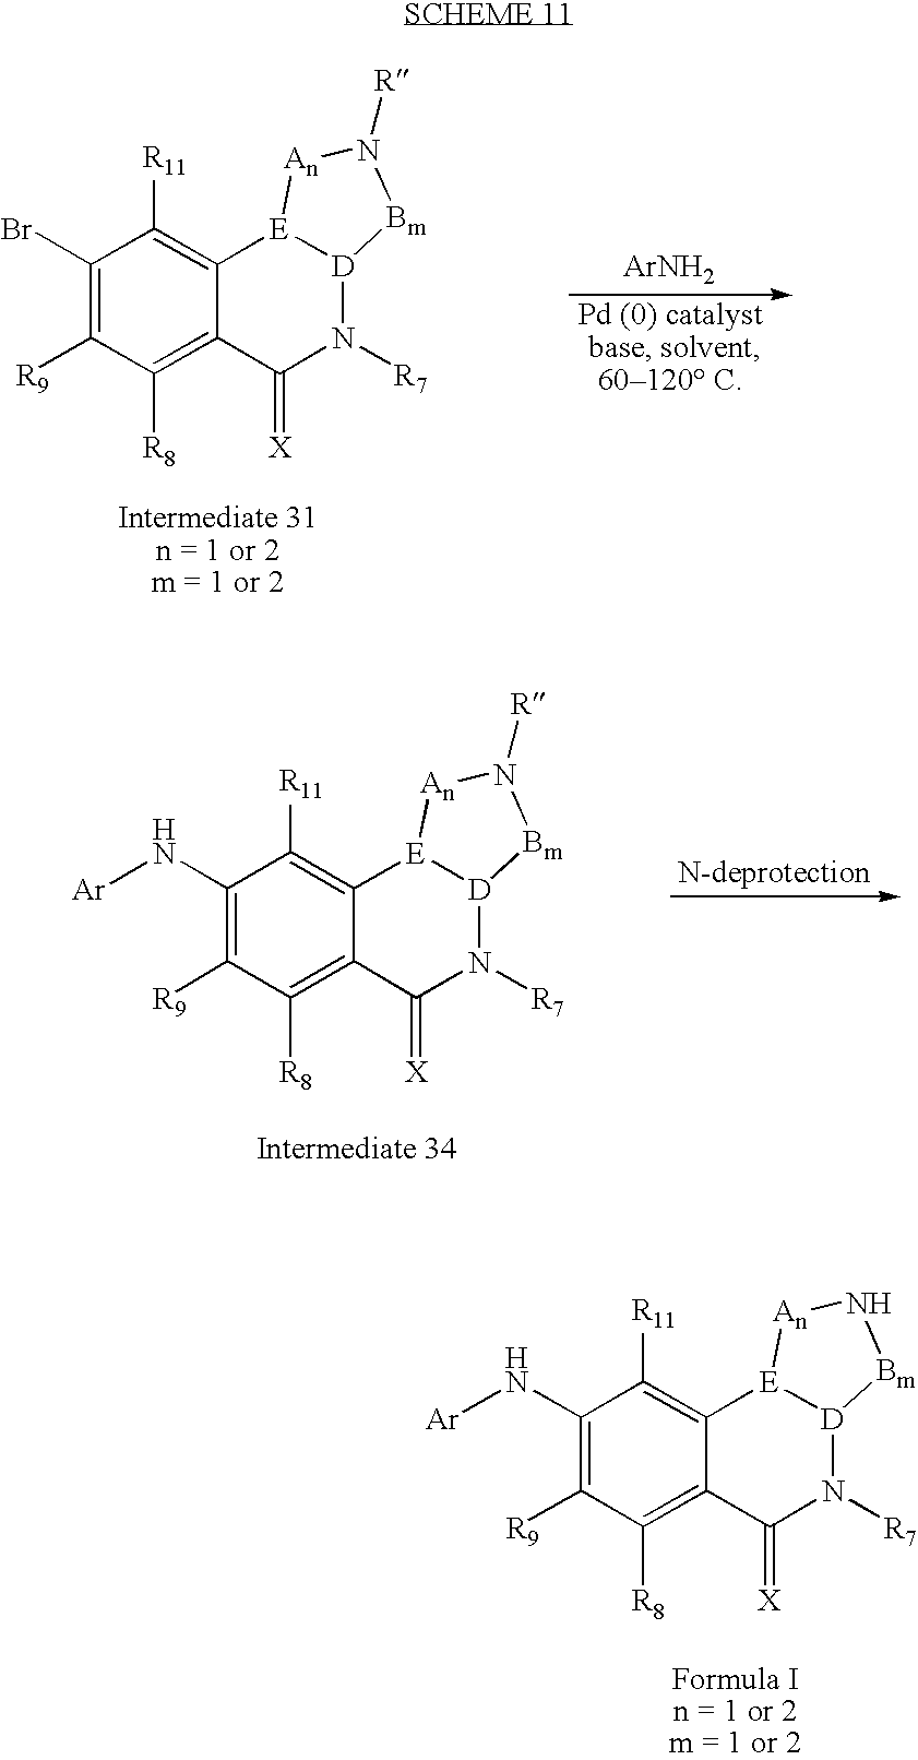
C1(N[Ar])=C([R9])C([R8])=C2C(=C1[R11])[E]1[D](N([R7])C2=[X])[Bm]N[An]1.C1(Br)=C([R9])C([R8])=C2C(=C1[R11])[E]1[D](N([R7])C2=[X])[Bm]N([R])[An]1.[ArNH2].C1(N[Ar])=C([R9])C([R8])=C2C(=C1[R11])[E]1[D](N([R7])C2=[X])[Bm]N([R])[An]1
